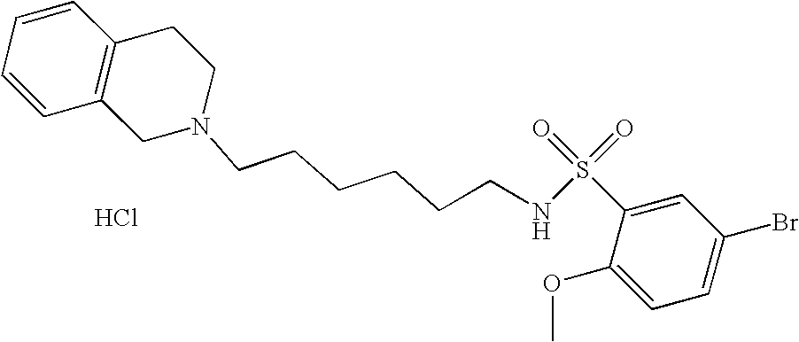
C1=CC=CC2=C1CCN(CCCCCCNS(=O)(=O)C1=CC(Br)=CC=C1OC)C2.Cl
